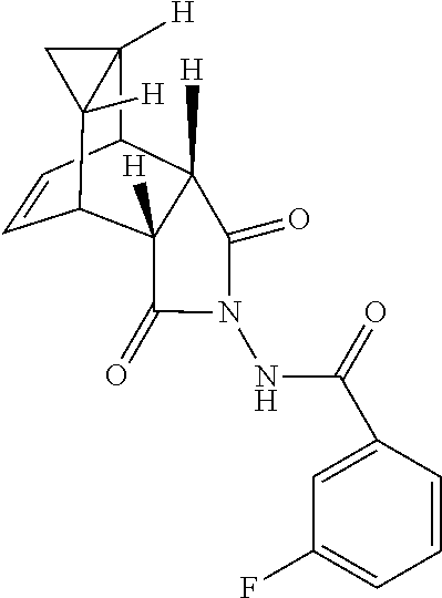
C1=CC2C3([H])C([H])(C1C1([H])C2([H])C1)C(=O)N(NC(=O)C1=CC(F)=CC=C1)C3=O
